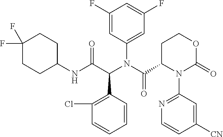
C1(F)=CC(F)=CC(N(C(=O)C2N(C3=NC=CC([CN])=C3)C(=O)OCC2)C(C(NC2CCC(F)(F)CC2)=O)C2=C(Cl)C=CC=C2)=C1
